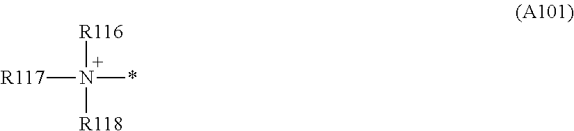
[R117]N(*)([R116])[R118]
